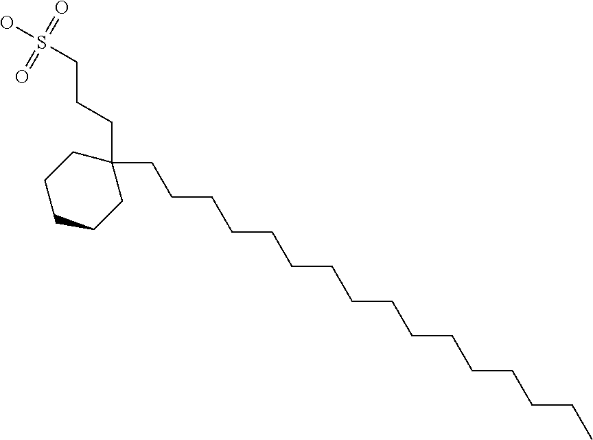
OS(CCCC1(CCCCCCCCCCCCCCCC)CCCCC1)(=O)=O
